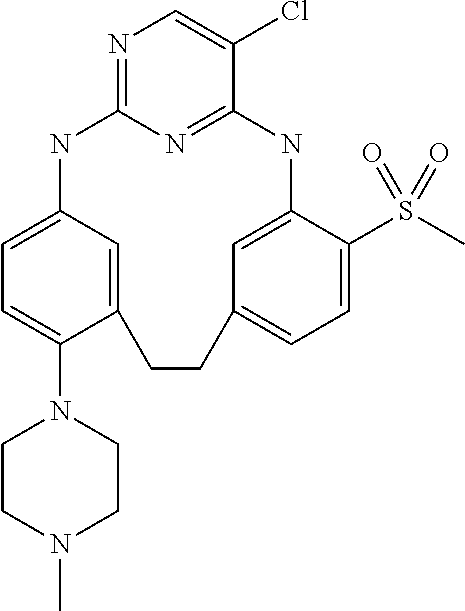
C1CN(C)CCN1C1=CC=C2C=C1CCC1=CC=C(S(C)(=O)=O)C(=C1)NC1=NC(=NC=C1Cl)N2
